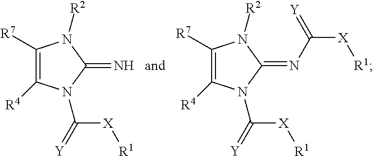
C1([R7])=C([R4])N(C([X][R1])=[Y])C(=N)N1[R2].C1([R7])=C([R4])N(C([X][R1])=[Y])C(=NC(=[Y])[X][R1])N1[R2]
